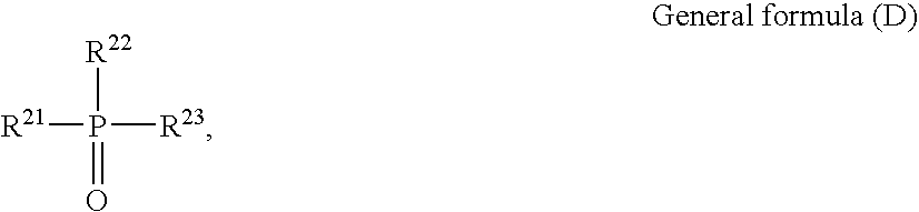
[R22]P([R21])([R23])=O
